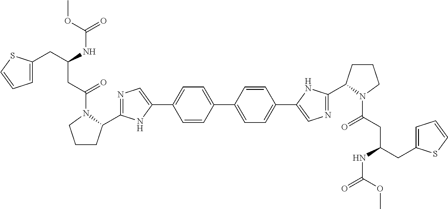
C1=CC(C2=CC=C(C3=CN=C(C4CCCN4C(CC(CC4=CC=CS4)NC(=O)OC)=O)N3)C=C2)=CC=C1C1=CN=C(C2CCCN2C(CC(CC2=CC=CS2)NC(=O)OC)=O)N1
